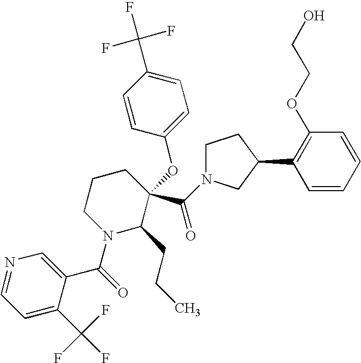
C1=C(C(F)(F)F)C(C(N2C(CCC)C(C(=O)N3CCC(C4=C(OCCO)C=CC=C4)C3)(OC3=CC=C(C(F)(F)F)C=C3)CCC2)=O)=CN=C1
